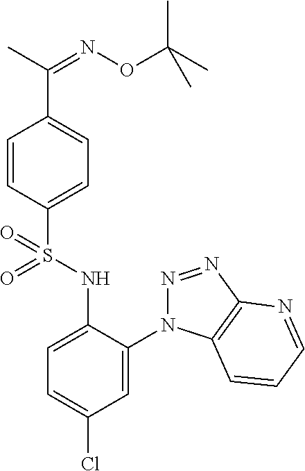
C1=CC(S(NC2=CC=C(Cl)C=C2N2N=NC3=C2C=CC=N3)(=O)=O)=CC=C1C(=NOC(C)(C)C)C
